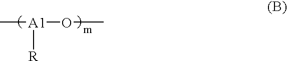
C[A1](OC)[R]
